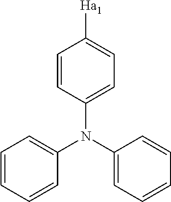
C1=CC=CC(N(C2=CC=C([Ha1])C=C2)C2=CC=CC=C2)=C1
